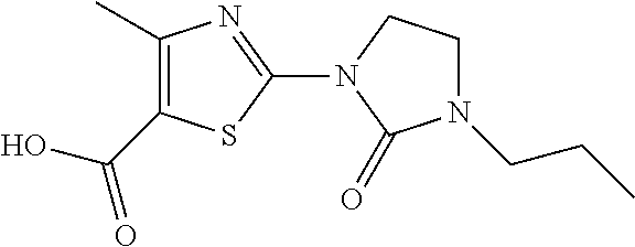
C1(C)=C(C(O)=O)SC(N2C(=O)N(CCC)CC2)=N1
